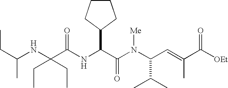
N(C(C(N(C(C(C)C)C=C(C)C([OEt])=O)[Me])=O)C1CCCC1)C(C(NC(CC)C)(CC)CC)=O
